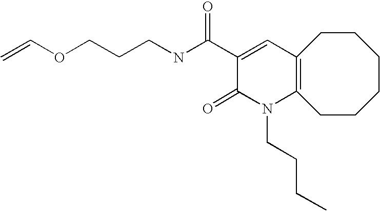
C(NC(C1=CC2=C(N(CCCC)C1=O)CCCCCC2)=O)CCOC=C
